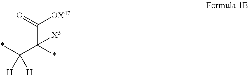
*C(C(C(=O)[OX47])([X3])*)([H])[H]
